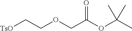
[TsO]CCOCC(OC(C)(C)C)=O
